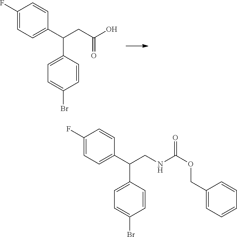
C1(F)=CC=C(C(CC(O)=O)C2=CC=C(Br)C=C2)C=C1.C1(F)=CC=C(C(CNC(OCC2=CC=CC=C2)=O)C2=CC=C(Br)C=C2)C=C1
